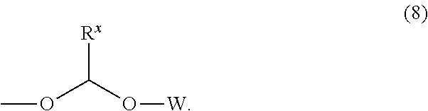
[Rx]C(O[W])OC
